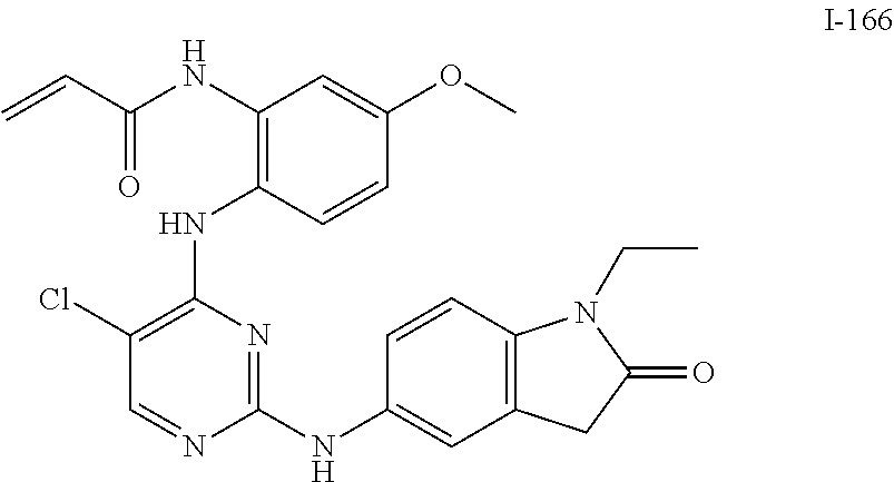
C=CC(=O)NC1=C(NC2=C(Cl)C=NC(NC3=CC4=C(C=C3)N(CC)C(=O)C4)=N2)C=CC(OC)=C1
